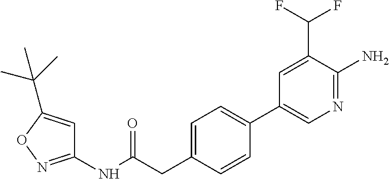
C1(NC(=O)CC2=CC=C(C3=CN=C(N)C(C(F)F)=C3)C=C2)=NOC(C(C)(C)C)=C1
